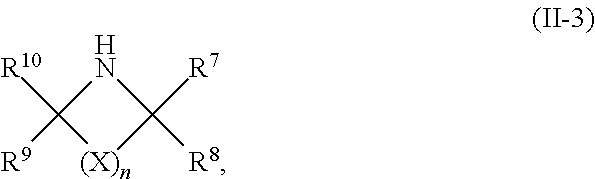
N1C([R10])([R9])[(X)n]C1([R7])[R8]
